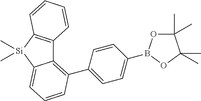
C12=C(C3=CC=C(B4OC(C)(C)C(C)(C)O4)C=C3)C=CC=C1[Si](C)(C)C1=C2C=CC=C1
